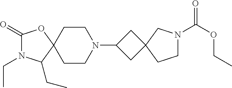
C1(=O)N(CC)C(CC)C2(O1)CCN(C1CC3(C1)CN(C(OCC)=O)CC3)CC2
